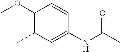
C1(OC)=C(C)C=C(NC(C)=O)C=C1
